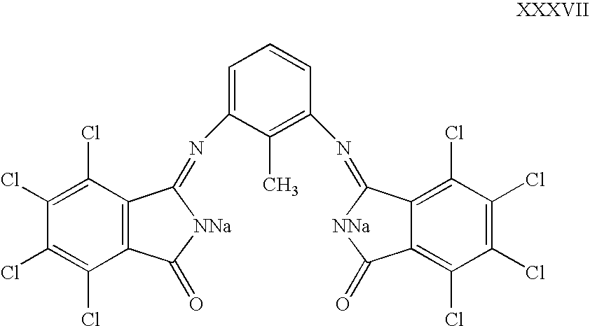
C1(Cl)=C(Cl)C2=C(C(Cl)=C1Cl)C(=O)[NNa]C2=NC1=CC=CC(N=C2C3=C(Cl)C(Cl)=C(Cl)C(Cl)=C3C(=O)[NNa]2)=C1C
